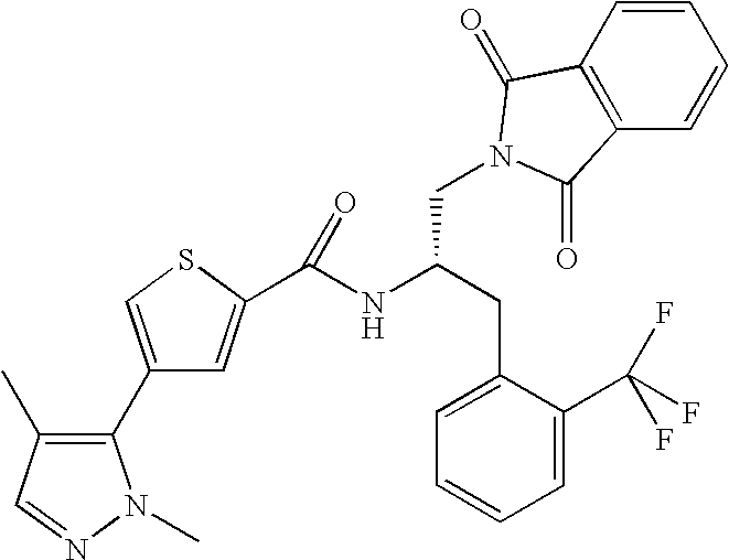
C1(C2=C(C)C=NN2C)=CSC(C(NC(CC2=CC=CC=C2C(F)(F)F)CN2C(=O)C3=C(C=CC=C3)C2=O)=O)=C1
